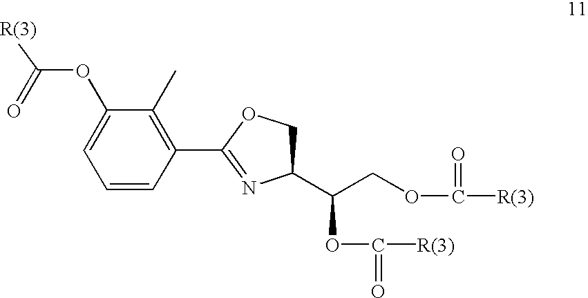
C1=CC(C2=NC(C(OC([R(3)])=O)COC([R(3)])=O)CO2)=C(C)C(OC([R(3)])=O)=C1
